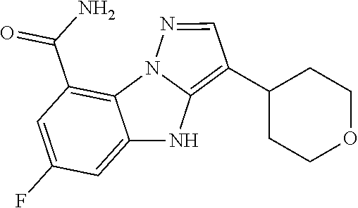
C12=C(C(=O)N)C=C(F)C=C1NC1=C(C3CCOCC3)C=NN21
